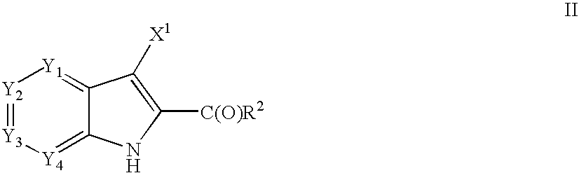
[Y2]1=[Y3][Y4]=C2C(=[Y1]1)C([X1])=C([C(O)R2])N2
